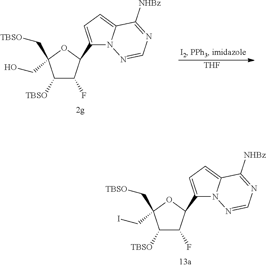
C1([TBSO])C(F)C(C2=CC=C3N2N=CN=C3[NHBz])OC1(CO)C[TBSO].[THF].C1([TBSO])C(F)C(C2=CC=C3N2N=CN=C3[NHBz])OC1(CI)C[TBSO]
